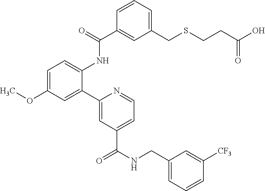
C1=C(CSCCC(O)=O)C=C(C(=O)NC2=CC=C(OC)C=C2C2=CC(C(NCC3=CC=CC([CF3])=C3)=O)=CC=N2)C=C1
